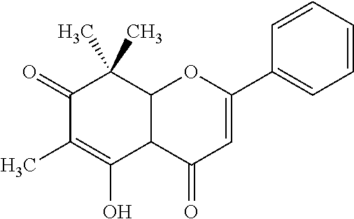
C1(=O)C(C)=C(O)C2C(C1(C)C)OC(C1=CC=CC=C1)=CC2=O
